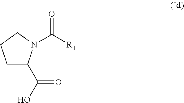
C1C(C(O)=O)N(C([R1])=O)CC1
